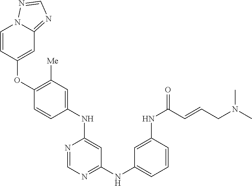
C1(OC2=CC3=NC=NN3C=C2)=C([Me])C=C(NC2=CC(NC3=CC=CC(NC(=O)C=CCN(C)C)=C3)=NC=N2)C=C1
